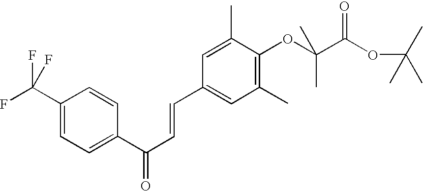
C1(C(F)(F)F)=CC=C(C(C=CC2=CC(C)=C(OC(C(OC(C)(C)C)=O)(C)C)C(C)=C2)=O)C=C1
